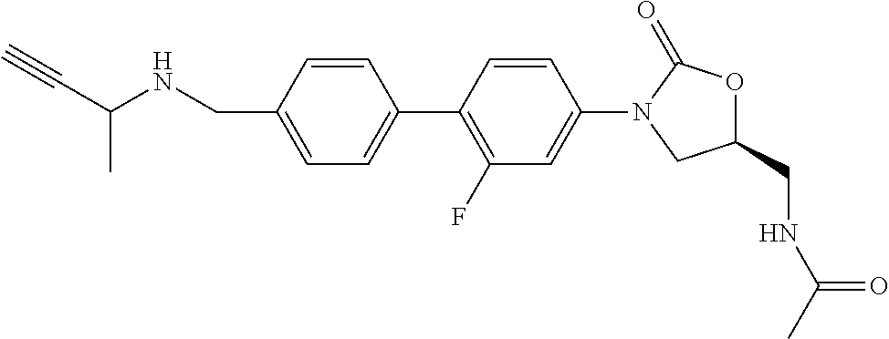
C1(CNC(C#C)C)=CC=C(C2=C(F)C=C(N3C(=O)OC(CNC(C)=O)C3)C=C2)C=C1
